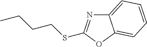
C12=CC=CC=C1OC(SCCCC)=N2
